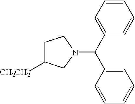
C(C1=CC=CC=C1)(C1=CC=CC=C1)N1CC([CH2CH2])CC1
